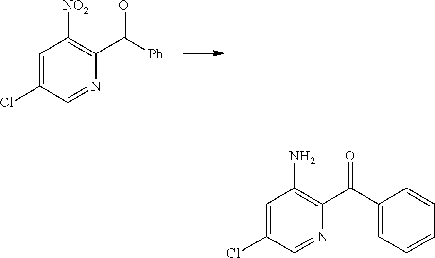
C1(Cl)=CC([NO2])=C(C([Ph])=O)N=C1.C1(Cl)=CC(N)=C(C(C2=CC=CC=C2)=O)N=C1
